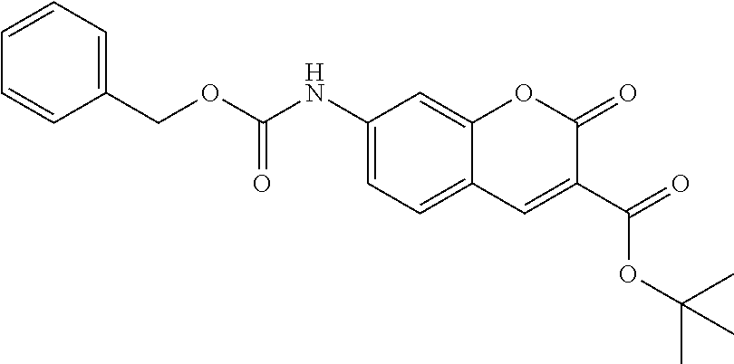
C1(NC(OCC2=CC=CC=C2)=O)=CC=C2C(=C1)OC(=O)C(C(=O)OC(C)(C)C)=C2
